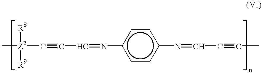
[Z2](C#CC=Nc1ccc(N=CC#CC)cc1)([R8])([R9])C
